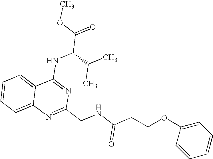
C12=CC=CC=C1N=C(CNC(CCOC1=CC=CC=C1)=O)N=C2NC(C(=O)OC)C(C)C
